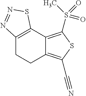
C12=C(S(C)(=O)=O)SC(C#N)=C1CCC1=C2SN=N1
